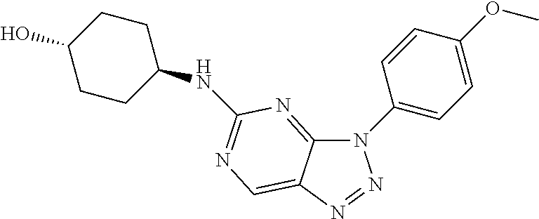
N1(C2=CC=C(OC)C=C2)C2=NC(NC3CCC(O)CC3)=NC=C2N=N1
